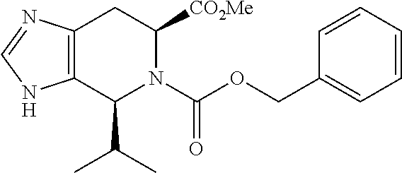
C12=C(C(C(C)C)N(C(OCC3=CC=CC=C3)=O)C([CO2Me])C1)NC=N2
